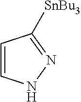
C1=CNN=C1[SnBu3]
